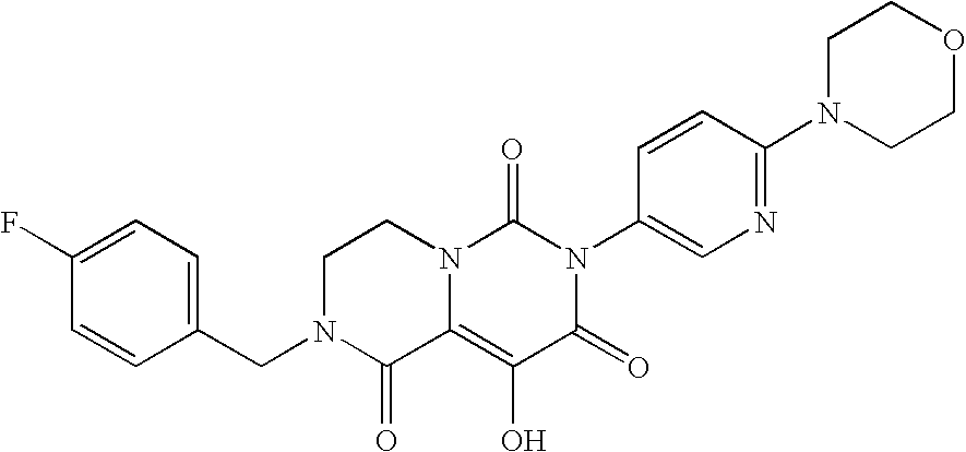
C1(F)=CC=C(CN2C(=O)C3=C(O)C(=O)N(C4=CN=C(N5CCOCC5)C=C4)C(=O)N3CC2)C=C1
